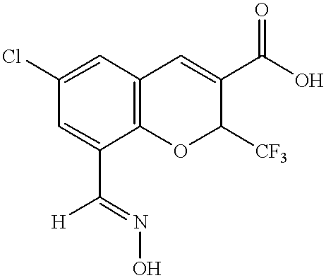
C12=C(C=C(Cl)C=C1C([H])=NO)C=C(C(O)=O)C([CF3])O2
